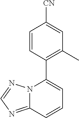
C12=NC=NN1C(C1=C(C)C=C([CN])C=C1)=CC=C2
